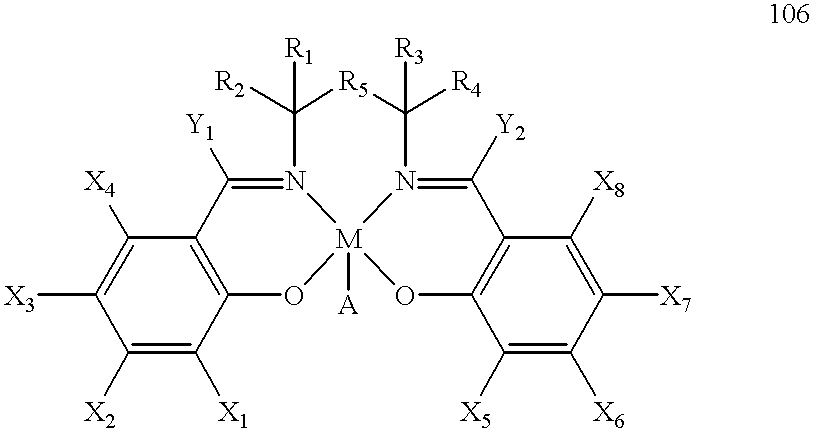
C12=C(O[M]34([A])N(=C1[Y1])C([R2])([R1])[R5]C([R4])([R3])N3=C([Y2])C1=C(O4)C([X5])=C([X6])C([X7])=C1[X8])C([X1])=C([X2])C([X3])=C2[X4]
